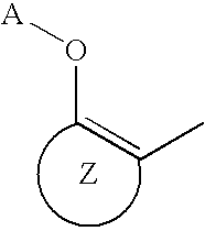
C(=CC)O[A]
